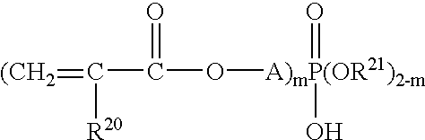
[(CH2]=C(C(O[A)mP(OR21)2-m](=O)O)=O)[R20]
